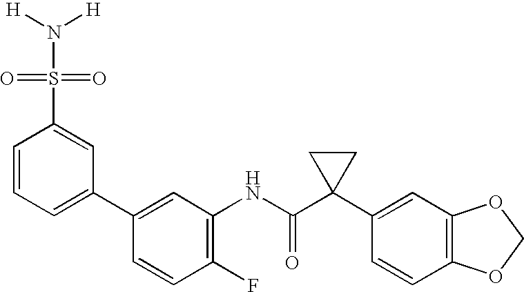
C1(C2=CC(NC(C3(C4=CC5=C(C=C4)OCO5)CC3)=O)=C(F)C=C2)=CC=CC(S(N([H])[H])(=O)=O)=C1
